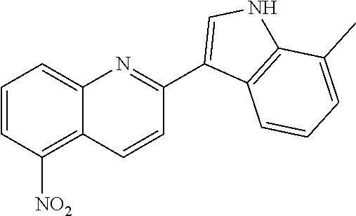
C1=CC([NO2])=C2C(=C1)N=C(C1=CNC3=C1C=CC=C3C)C=C2
